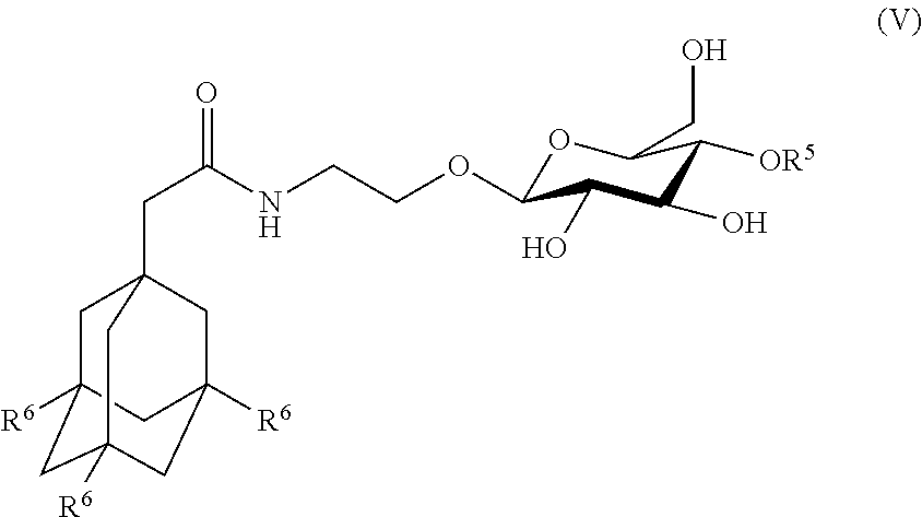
C(C(NCCOC1OC(CO)C([OR5])C(O)C1O)=O)C12CC3([R6])CC([R6])(CC([R6])(C1)C3)C2
